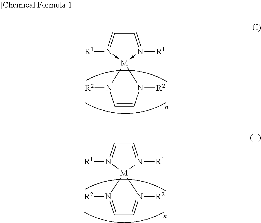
C1=CN([R2])[M]2(-N([R1])=CC=N->2[R1])N1[R2].C1=N([R2])[M]2(N([R2])=C1)N([R1])=CC=N2[R1]
